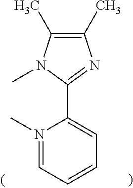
N1(C)=CC=CC=C1C1=NC(C)=C(C)N1C
